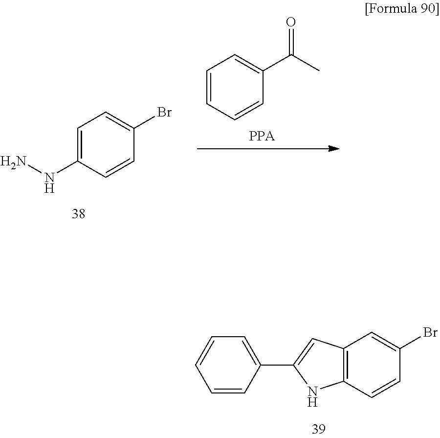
C1=C(NN)C=CC(Br)=C1.C1=CC=CC(C(C)=O)=C1.C12=C(C=CC(Br)=C1)NC(C1=CC=CC=C1)=C2
